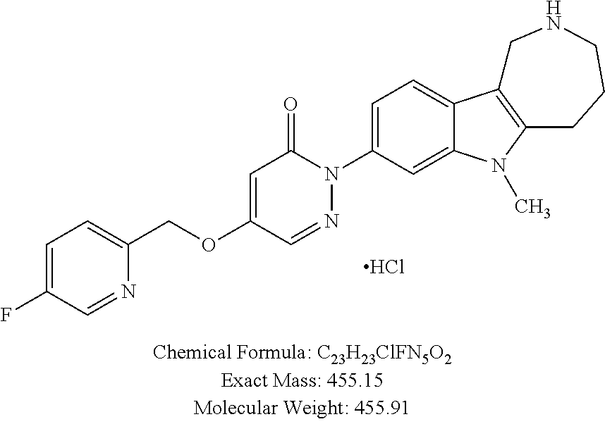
C1=C(F)C=NC(COC2=CC(=O)N(C3=CC=C4C(=C3)N(C)C3=C4CNCCC3)N=C2)=C1.Cl
